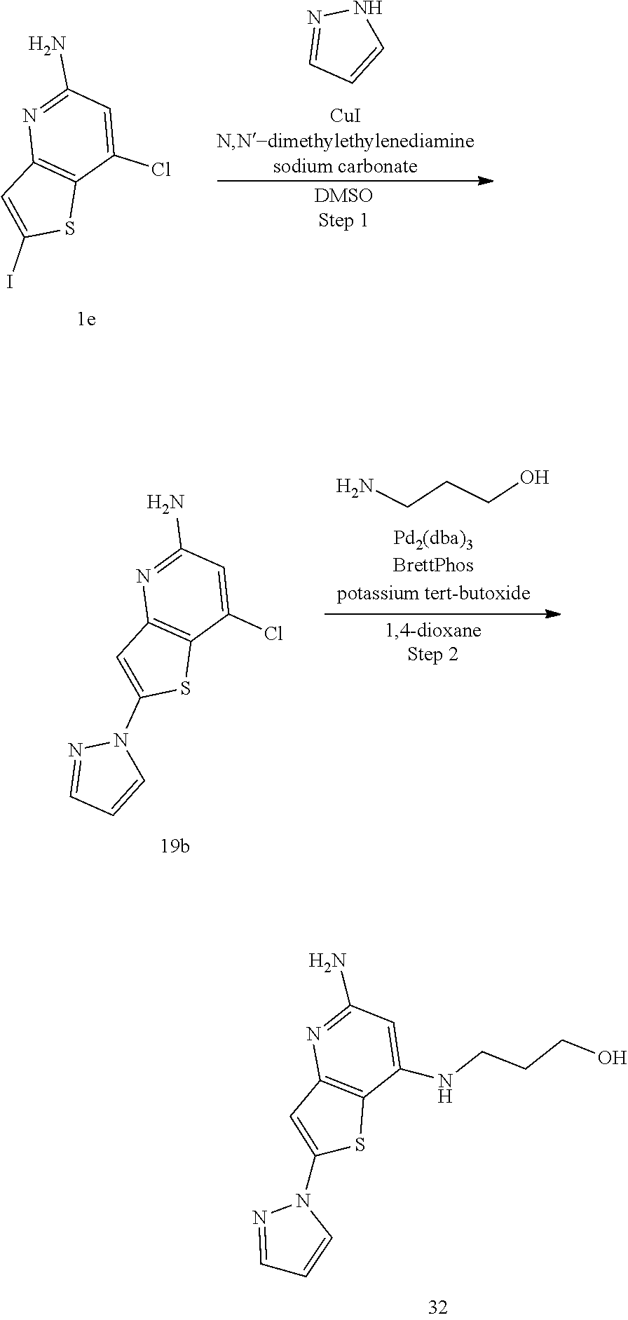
N(CCCO)C1=CC(N)=NC2=C1SC(N1N=CC=C1)=C2.C12=C(N=C(N)C=C1Cl)C=C(I)S2.C1=NNC=C1.C(CN)CO.C1=NN(C2=CC3=C(S2)C(Cl)=CC(N)=N3)C=C1
